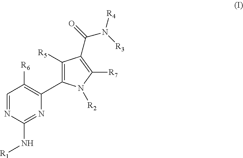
C1([R5])=C(C2=C([R6])C=NC(N[R1])=N2)N([R2])C([R7])=C1C(=O)N([R3])[R4]
